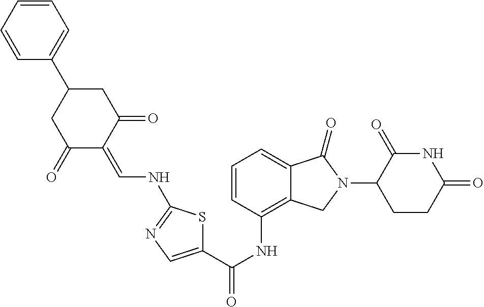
C1=CC=C(C2CC(=O)C(=CNC3=NC=C(C(NC4=C5C(=CC=C4)C(=O)N(C4C(=O)NC(=O)CC4)C5)=O)S3)C(=O)C2)C=C1
